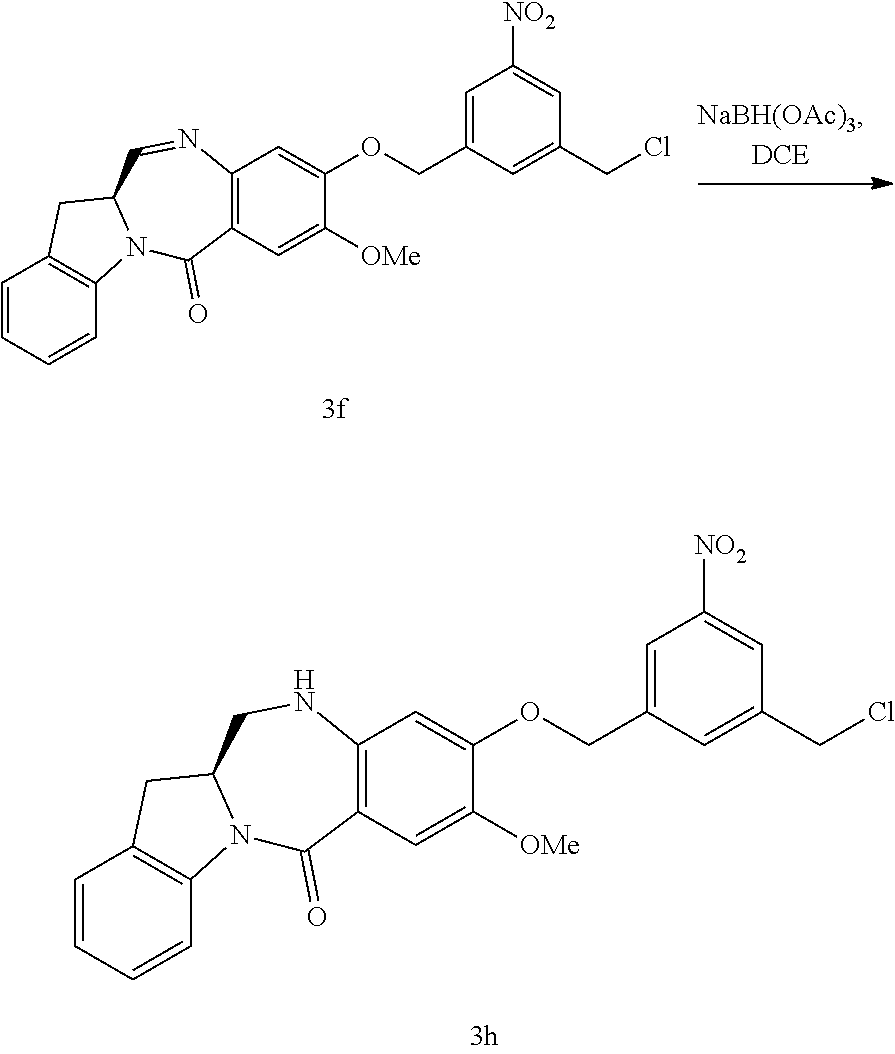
C1=CC=CC2=C1CC1N2C(=O)C2=C(N=C1)C=C(OCC1=CC([NO2])=CC(CCl)=C1)C([OMe])=C2.C1=CC=CC2=C1CC1N2C(=O)C2=C(NC1)C=C(OCC1=CC([NO2])=CC(CCl)=C1)C([OMe])=C2
